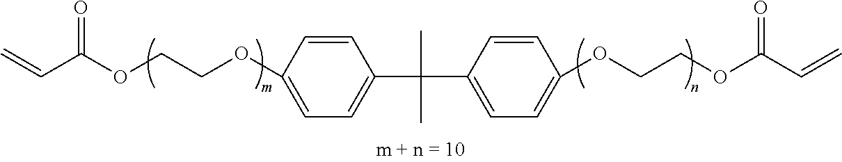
C1=C(C(C2=CC=C(OCCOC(C=C)=O)C=C2)(C)C)C=CC(OCCOC(C=C)=O)=C1
